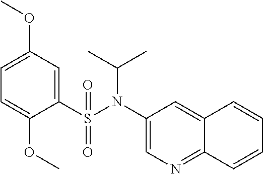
C1=C(OC)C=C(S(N(C2=CN=C3C(=C2)C=CC=C3)C(C)C)(=O)=O)C(OC)=C1
